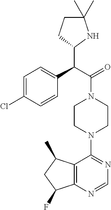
C(C(=O)N1CCN(C2=NC=NC3=C2C(C)CC3F)CC1)(C1NC(C)(C)CC1)C1=CC=C(Cl)C=C1
